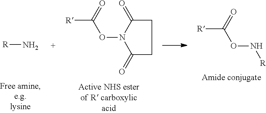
[R]C(=O)ON1C(=O)CCC1=O.[R]N.[R]C(=O)ON[R]
